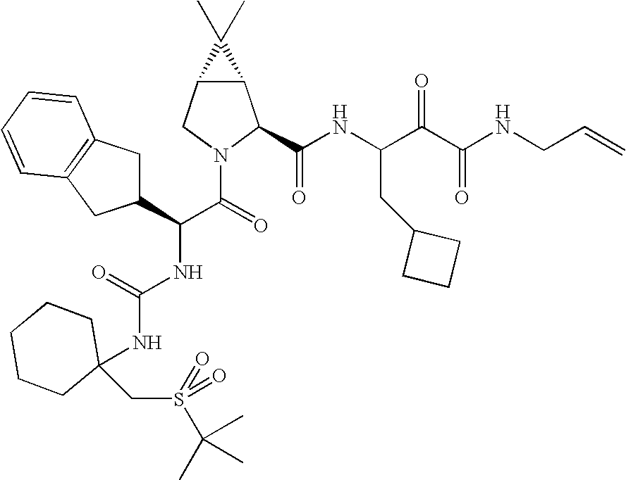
C12C(CN(C(=O)C(NC(NC3(CS(=O)(C(C)(C)C)=O)CCCCC3)=O)C3CC4=C(C3)C=CC=C4)C1C(NC(C(C(NCC=C)=O)=O)CC1CCC1)=O)C2(C)C
